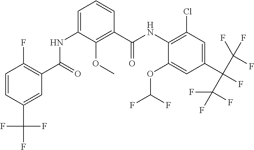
C1=CC(C(F)(F)F)=CC(C(=O)NC2=CC=CC(C(NC3=C(Cl)C=C(C(C(F)(F)F)(C(F)(F)F)F)C=C3OC(F)F)=O)=C2OC)=C1F
